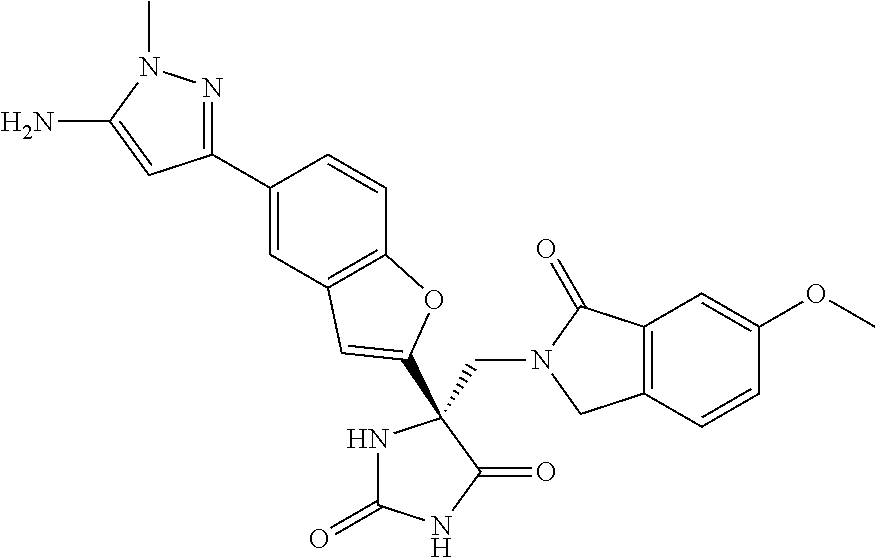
C(N1CC2=C(C1=O)C=C(OC)C=C2)C1(C2=CC3=C(C=CC(C4=NN(C)C(N)=C4)=C3)O2)NC(=O)NC1=O
